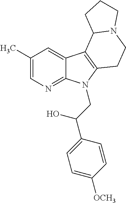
C1(C)=CN=C2C(=C1)C1=C(N2CC(C2=CC=C([OCH3])C=C2)O)CCN2C1CCC2
